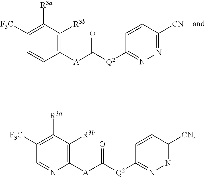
[Q2](C([A]C1=C([R3b])C([R3a])=C([F3C])C=C1)=O)C1=NN=C([CN])C=C1.[Q2](C([A]C1=C([R3b])C([R3a])=C([F3C])C=N1)=O)C1=NN=C([CN])C=C1
